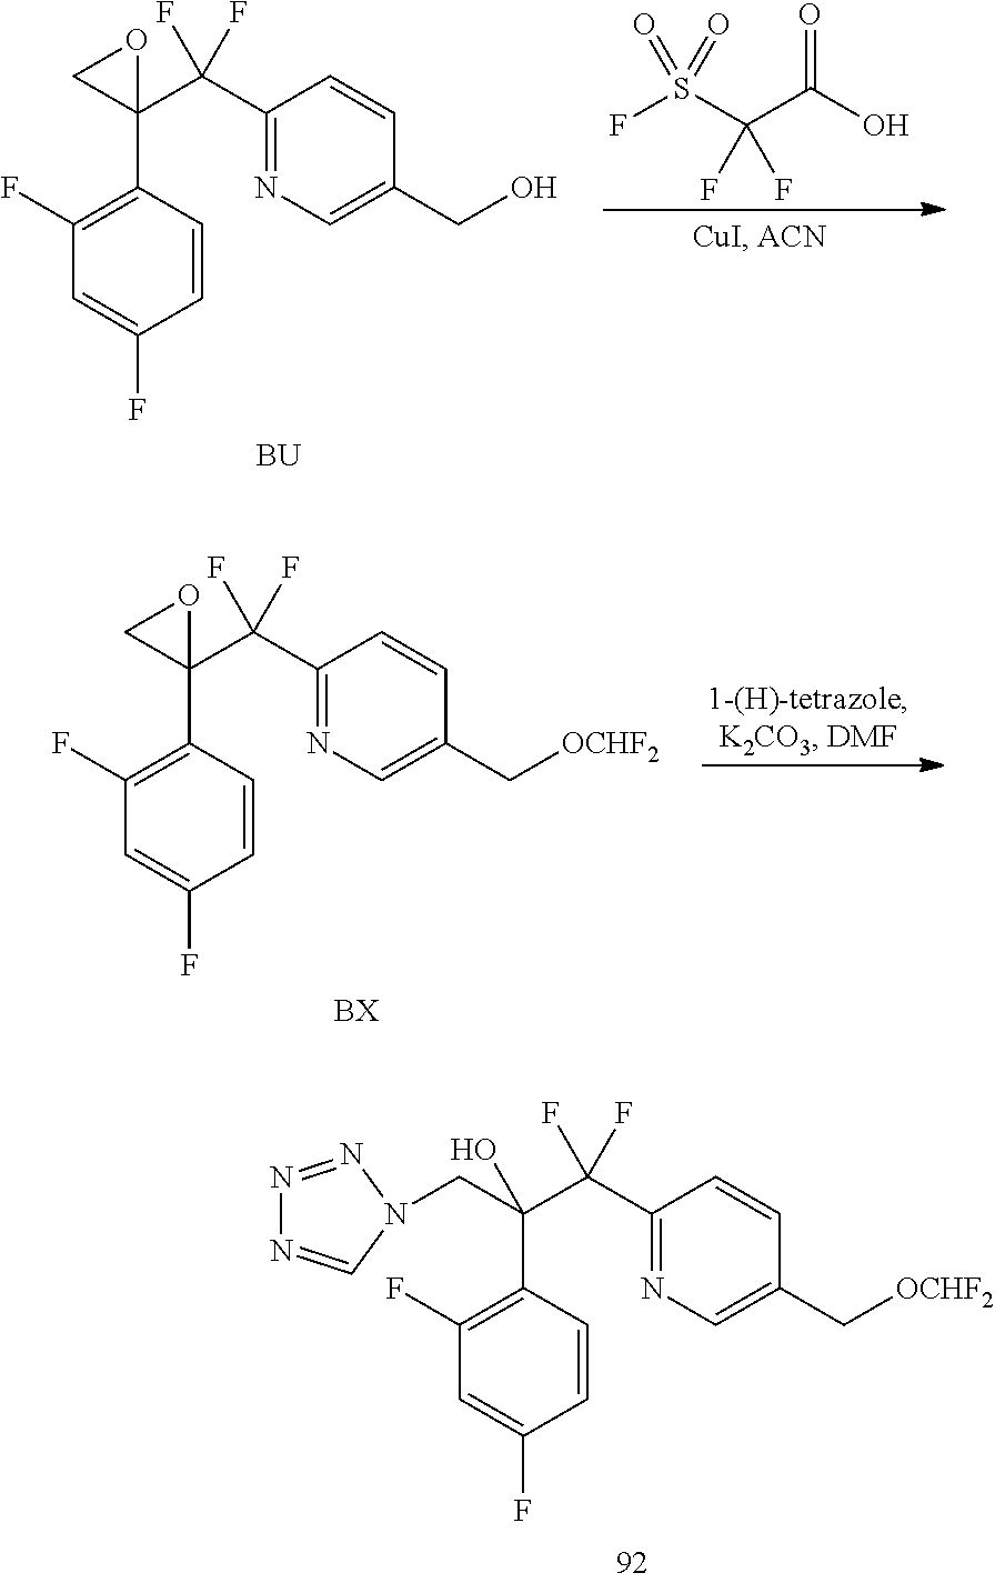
S(C(C(O)=O)(F)F)(F)(=O)=O.C1(C2=C(F)C=C(F)C=C2)(C(C2=NC=C(CO)C=C2)(F)F)OC1.[BU].C1(C2=C(F)C=C(F)C=C2)(C(C2=NC=C(C[OCHF2])C=C2)(F)F)OC1.[BX].C(C1=C(F)C=C(F)C=C1)(C(C1=NC=C(C[OCHF2])C=C1)(F)F)(O)CN1C=NN=N1
